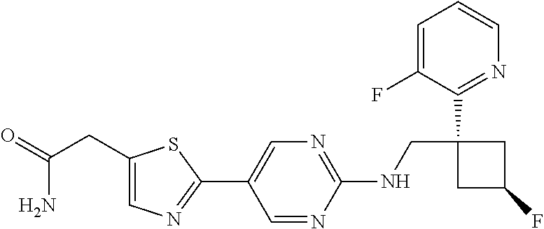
C1(C2=CN=C(NCC3(C4=NC=CC=C4F)CC(F)C3)N=C2)=NC=C(CC(=O)N)S1
